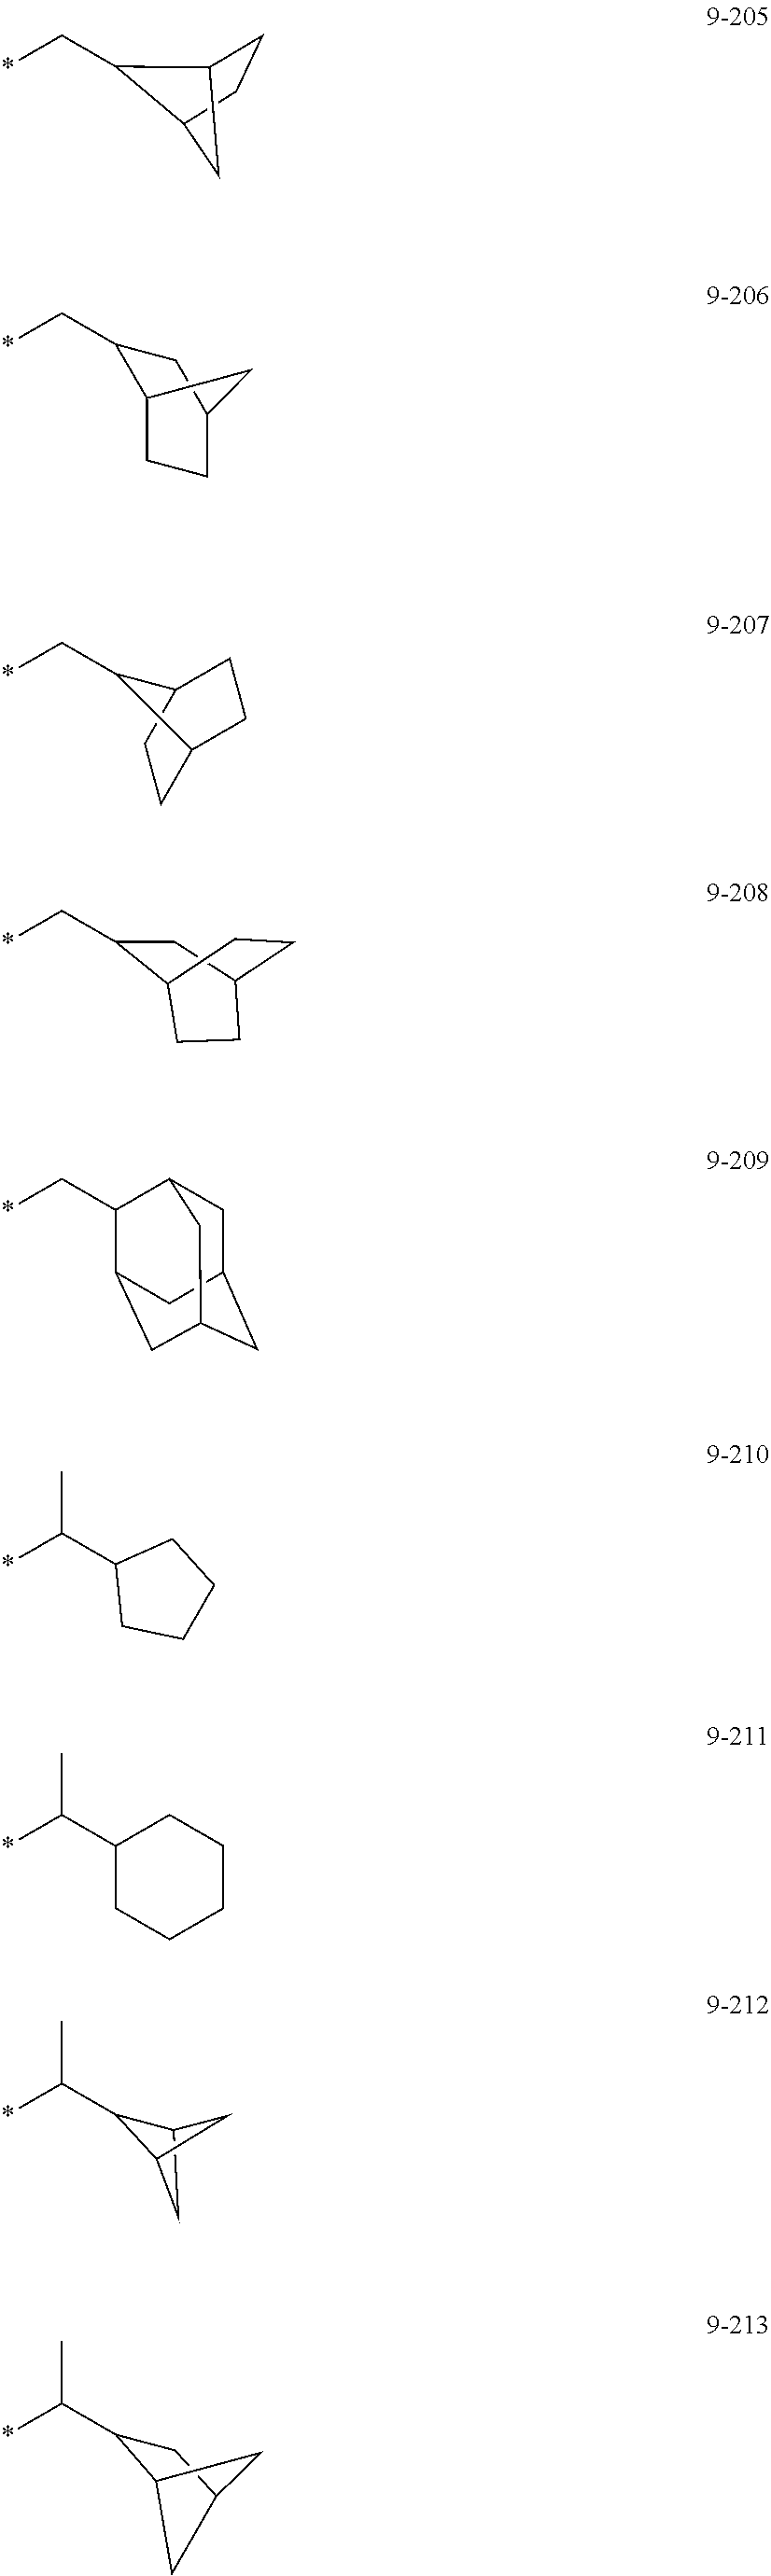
CC(*)C1C2CC1C2.*CC1C2CCC1C2.*CC1C2CCC(C1)C2.*CC1C2CCC1CC2.*CC1CC2CCC1CC2.*CC1C2CC3CC(CC1C3)C2.CC(C1CCCC1)*.CC(C1CCCCC1)*.CC(*)C1C2CC(C1)C2
